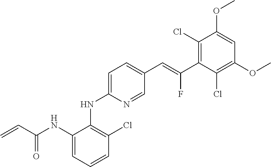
C1=C(NC2=C(Cl)C=CC=C2NC(C=C)=O)N=CC(C=C(C2=C(Cl)C(OC)=CC(OC)=C2Cl)F)=C1
